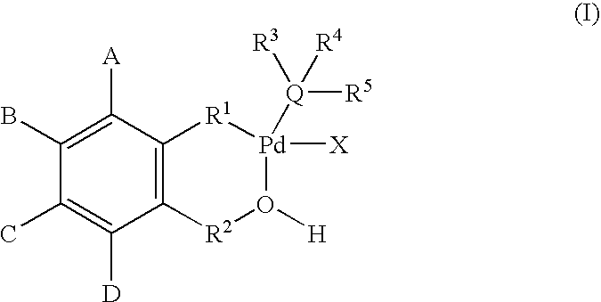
C1(C)=C([D])C2=C(C([A])=C1B)[R1][Pd]([X])([Q]([R5])([R4])[R3])O([H])[R2]2
